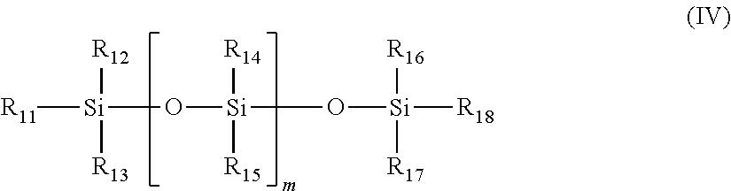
[R11][Si](O[Si](O[Si]([R18])([R16])[R17])([R14])[R15])([R12])[R13]
